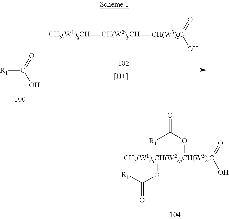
[CH3(W1)qCH(W2)pCH(W3)zC](=O)(O)(OC([R1])=O)OC(=O)[R1].[CH3(W1)qCH]=[CH(W2)pCH]=[CH(W3)zC](=O)O.[R1]C(=O)O.[H]
